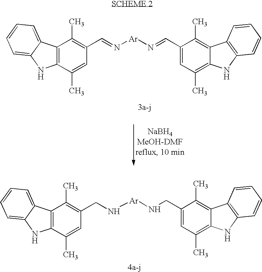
C12=C(C(C)=CC(CN[Ar]NCC3=CC(C)=C4C(=C3C)C3=C(N4)C=CC=C3)=C1C)NC1=CC=CC=C21.C12=C(C(C)=CC(C=N[Ar]N=CC3=CC(C)=C4C(=C3C)C3=C(N4)C=CC=C3)=C1C)NC1=CC=CC=C21
